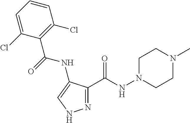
N1=C(C(NN2CCN(C)CC2)=O)C(NC(=O)C2=C(Cl)C=CC=C2Cl)=CN1
